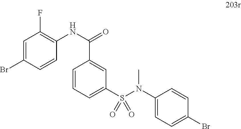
C1=C(Br)C=CC(NC(=O)C2=CC(S(N(C3=CC=C(Br)C=C3)C)(=O)=O)=CC=C2)=C1F
